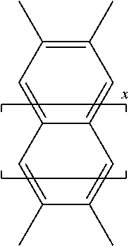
C1=C2C(=CC(C)=C1C)C=C(C)C(C)=C2
